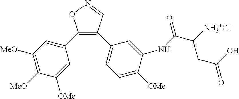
C1(C2=CC([MeO])=C([MeO])C([OMe])=C2)=C(C2=CC=C([OMe])C(NC(C([NH3+Cl-])CC(=O)O)=O)=C2)C=NO1
